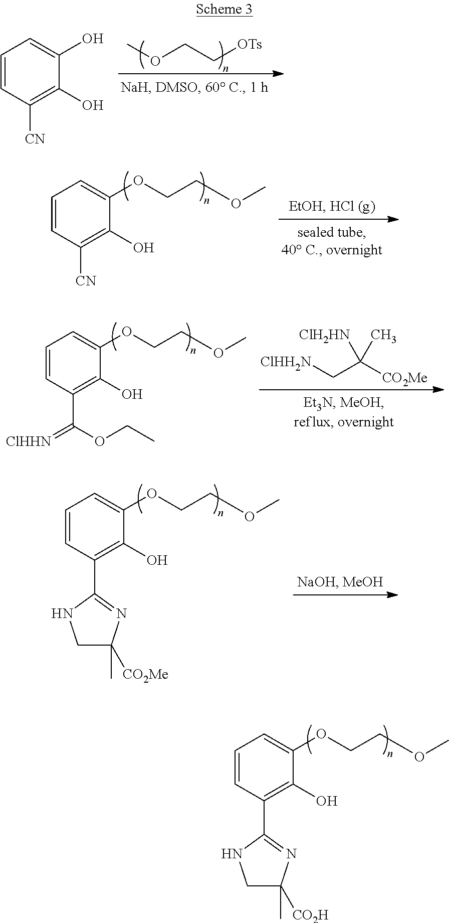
COCC[OTs].C1=CC([CN])=C(O)C(O)=C1.C1=CC([CN])=C(O)C(OCCOC)=C1.C1=CC(C2=NC(C)([CO2H])CN2)=C(O)C(OCCOC)=C1.C1=CC(C(OCC)=[ClHHN])=C(O)C(OCCOC)=C1.[ClHH2N]CC([CO2Me])([ClH2HN])C.C1=CC(C2=NC(C)([CO2Me])CN2)=C(O)C(OCCOC)=C1
